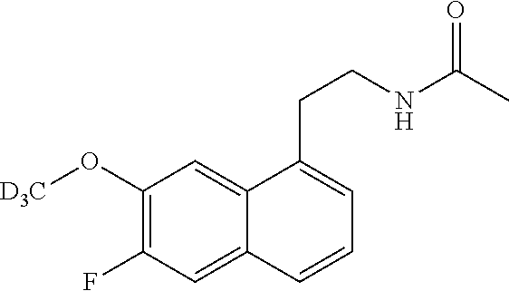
C1(O[D3C])=C(F)C=C2C(=C1)C(CCNC(C)=O)=CC=C2
